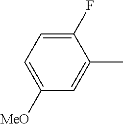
C1([MeO])=CC=C(F)C(C)=C1
